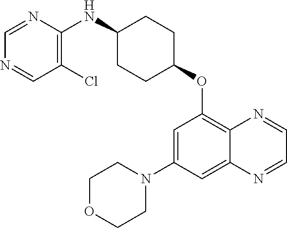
C1=NC(NC2CCC(OC3=C4C(=CC(N5CCOCC5)=C3)N=CC=N4)CC2)=C(Cl)C=N1
